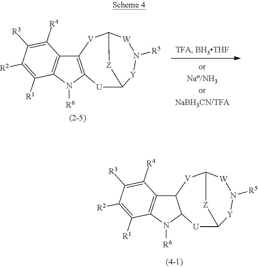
C12C3=C(N([R6])C1[U]C1[Y]N([R5])[W]C([V]2)[Z]1)C([R1])=C([R2])C([R3])=C3[R4].C12=C(N([R6])C3=C1C([R4])=C([R3])C([R2])=C3[R1])[U]C1[Y]N([R5])[W]C([V]2)[Z]1
